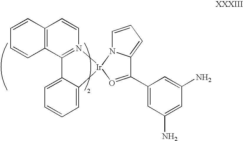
C12=C(C3=N(C=C1)[Ir]1(C4=CC=CC=C34)N3C(=CC=C3)C(C3=CC(N)=CC(N)=C3)=O1)C=CC=C2
